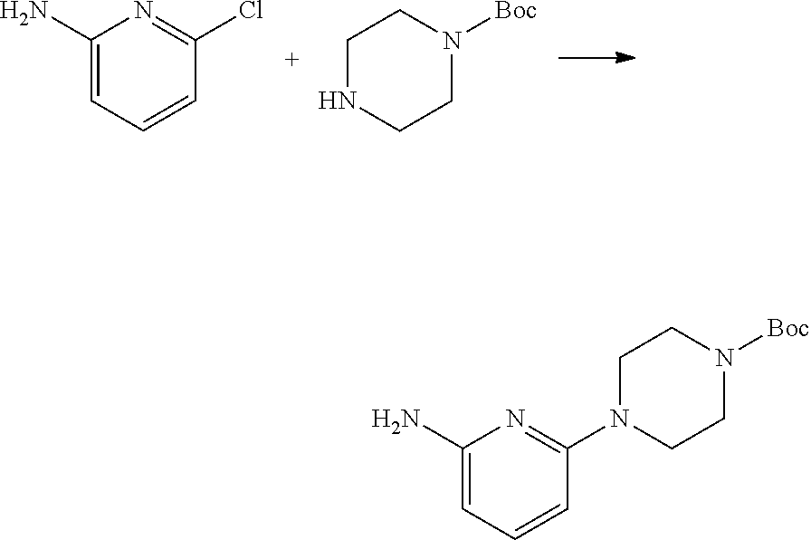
C1(N)=CC=CC(Cl)=N1.C1NCCN([Boc])C1.C1(N)=CC=CC(N2CCN([Boc])CC2)=N1
